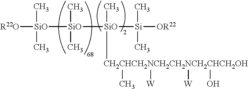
[R22O][SiO](C)(C)[SiO]([SiO](C)([CH2CHCH2NCH2CH2NCH2CHCH2OH](C)([W])([W])O)[Si]([OR22])(C)C)(C)C
